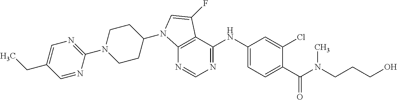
C1(N2CCC(N3C4=C(C(NC5=CC=C(C(N(C)CCCO)=O)C(Cl)=C5)=NC=N4)C(F)=C3)CC2)=NC=C(CC)C=N1
